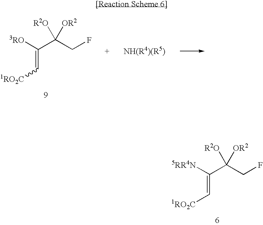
[3RO]C(C([R2O])(CF)[OR2])=C[1RO2C].[NH(R4)(R5)].[5RR4N]C(C([R2O])(CF)[OR2])=C[1RO2C]
